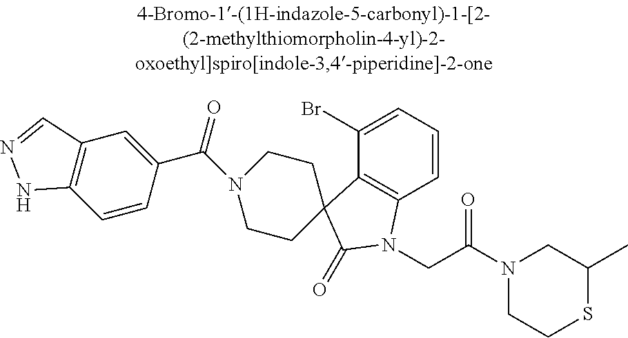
C1(Br)=CC=CC2=C1C1(C(=O)N2CC(N2CCSC(C)C2)=O)CCN(C(C2=CC3=C(C=C2)NN=C3)=O)CC1
